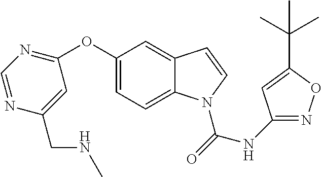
C1(OC2=CC=C3C(=C2)C=CN3C(=O)NC2=NOC(C(C)(C)C)=C2)=NC=NC(CNC)=C1
